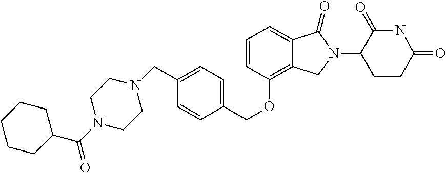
C1(CN2CCN(C(C3CCCCC3)=O)CC2)=CC=C(COC2=C3C(=CC=C2)C(=O)N(C2CCC(=O)NC2=O)C3)C=C1
